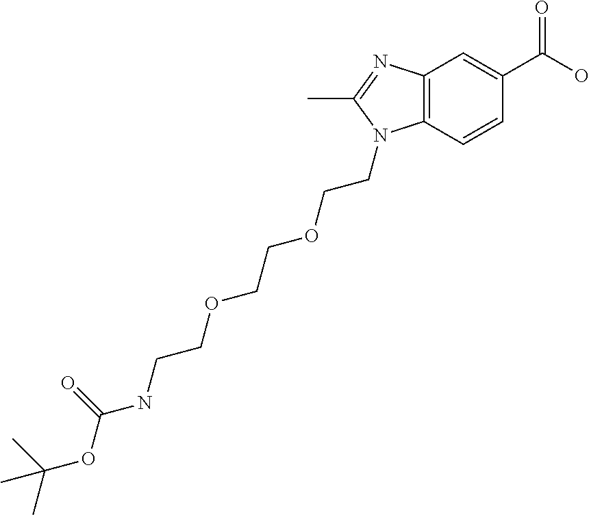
C12=C(C=CC(C(O)=O)=C1)N(CCOCCOCCNC(OC(C)(C)C)=O)C(C)=N2
